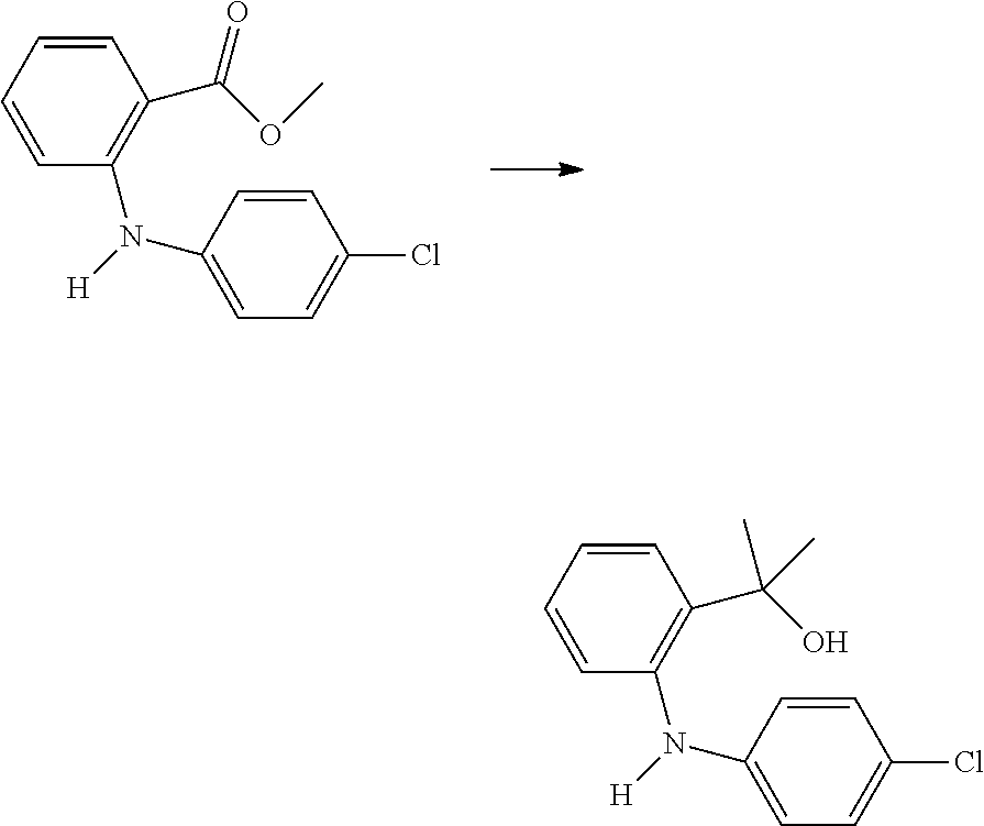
C1=CC(N(C2=CC=C(Cl)C=C2)[H])=C(C(OC)=O)C=C1.C1=CC(N(C2=CC=C(Cl)C=C2)[H])=C(C(O)(C)C)C=C1
